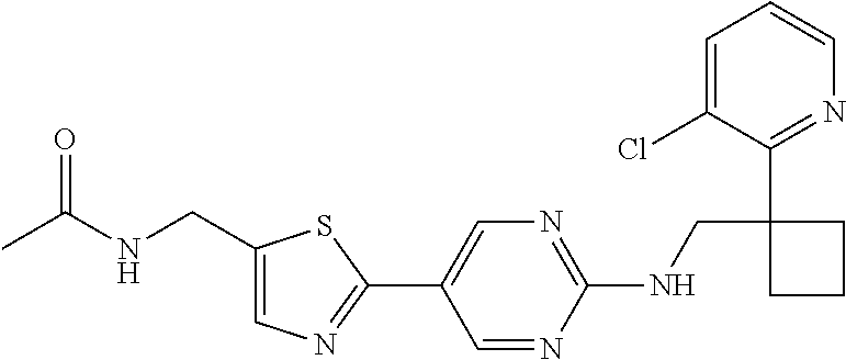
C1(C2=CN=C(NCC3(C4=NC=CC=C4Cl)CCC3)N=C2)=NC=C(CNC(C)=O)S1
